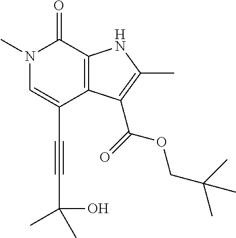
C(C1=CN(C)C(=O)C2=C1C(C(=O)OCC(C)(C)C)=C(C)N2)#CC(C)(O)C
